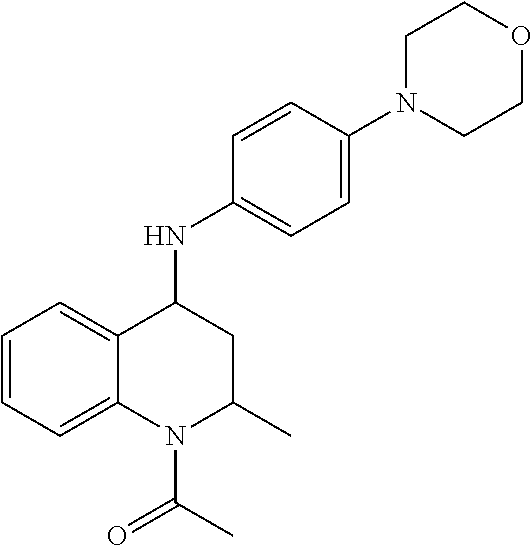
C1=C(N2CCOCC2)C=CC(NC2C3=CC=CC=C3N(C(C)=O)C(C)C2)=C1
